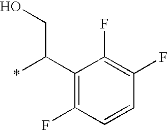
C1(C(*)CO)=C(F)C=CC(F)=C1F
